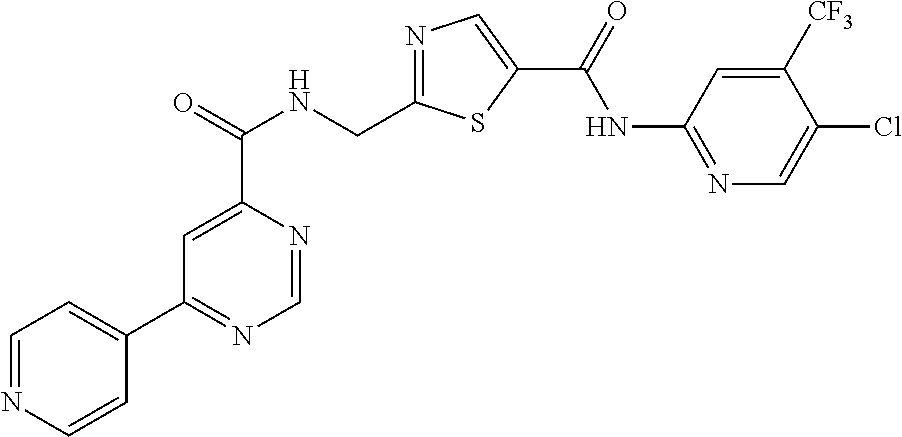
C1=NC(C(=O)NCC2=NC=C(C(=O)NC3=NC=C(Cl)C([CF3])=C3)S2)=CC(C2=CC=NC=C2)=N1
